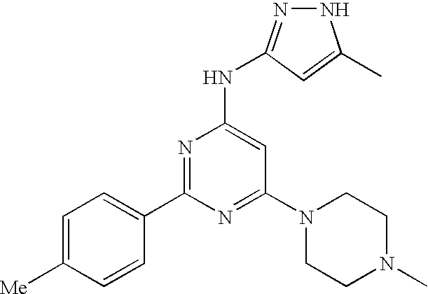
C1(C2=NC(NC3=NNC(C)=C3)=CC(N3CCN(C)CC3)=N2)=CC=C([Me])C=C1
